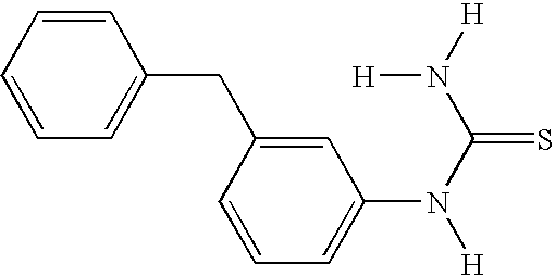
C1=CC=CC=C1CC1=CC(N([H])C(N([H])[H])=S)=CC=C1
